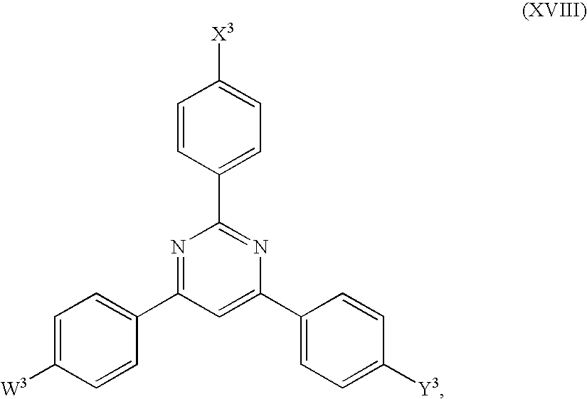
C1=CC(C2=NC(C3=CC=C([Y3])C=C3)=CC(C3=CC=C([W3])C=C3)=N2)=CC=C1[X3]
